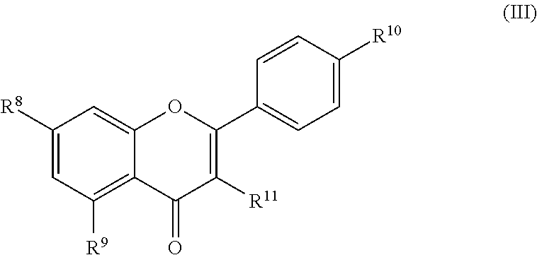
C1([R8])=CC([R9])=C2C(=C1)OC(C1=CC=C([R10])C=C1)=C([R11])C2=O
